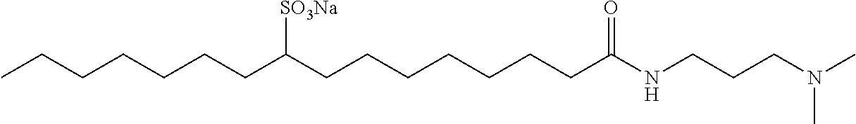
C(CCCCCCC(NCCCN(C)C)=O)C(CCCCCCC)[SO3Na]
